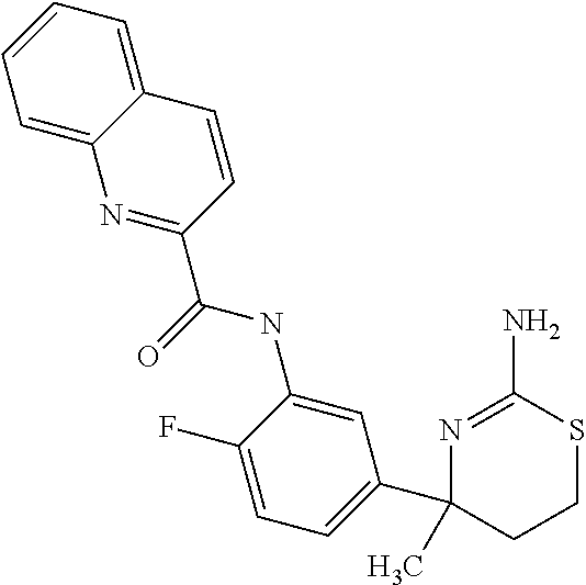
C1=C2C(=CC=C1)C=CC(C(=O)NC1=CC(C3(C)N=C(N)SCC3)=CC=C1F)=N2
